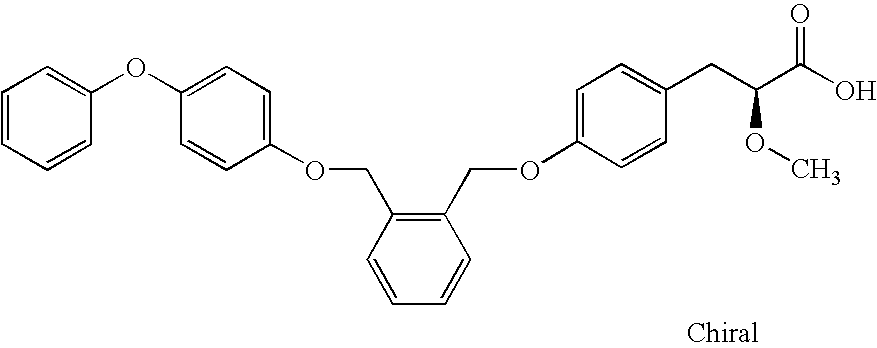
C1(OCC2=C(COC3=CC=C(CC(C(O)=O)OC)C=C3)C=CC=C2)=CC=C(OC2=CC=CC=C2)C=C1
